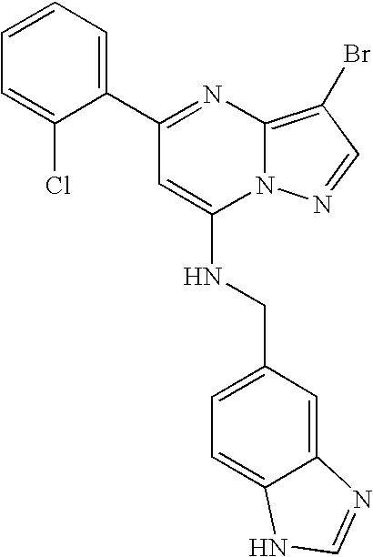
C1(C2=NC3=C(Br)C=NN3C(NCC3=CC=C4C(=C3)N=CN4)=C2)=CC=CC=C1Cl
